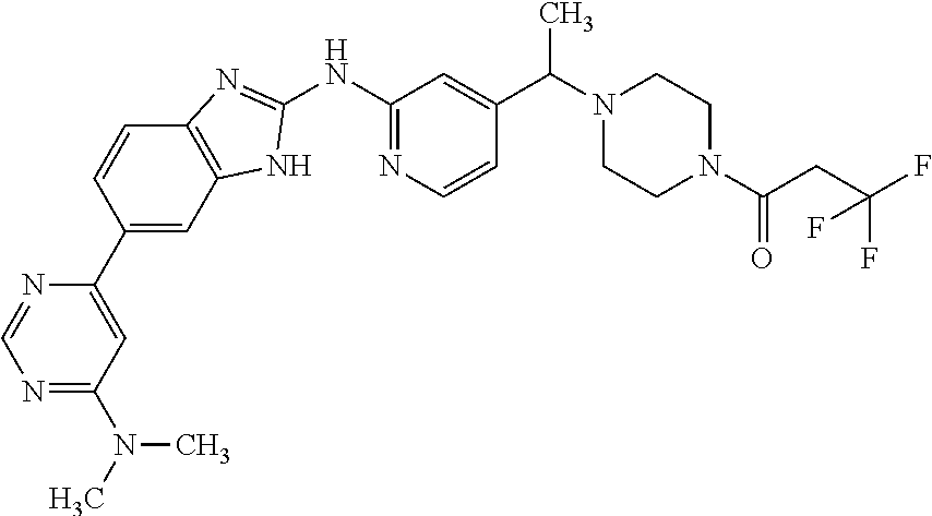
N1=C(N(C)C)C=C(C2=CC3=C(C=C2)N=C(NC2=NC=CC(C(N4CCN(C(CC(F)(F)F)=O)CC4)C)=C2)N3)N=C1
